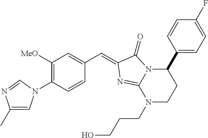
C1([MeO])=C(N2C=C(C)N=C2)C=CC(C=C2C(=O)N3C(C4=CC=C(F)C=C4)CCN(CCCO)C3=N2)=C1
